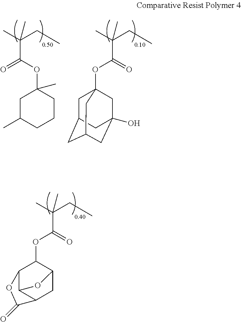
O=C(OC1C2C3C(CC1O3)C(=O)O2)C(C)(CC)C.O=C(OC12CC3CC(CC(O)(C1)C3)C2)C(C)(CC)C.O(C(=O)C(C)(CC)C)C1(C)CC(C)CCC1
